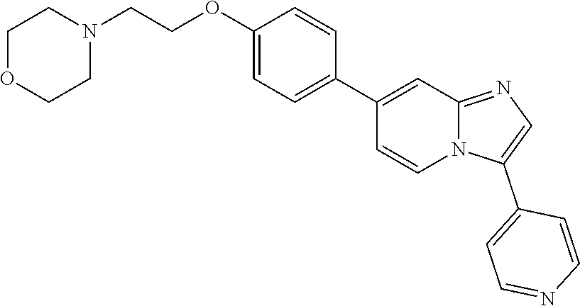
C1(OCCN2CCOCC2)=CC=C(C2=CC3=NC=C(C4=CC=NC=C4)N3C=C2)C=C1
